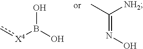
OB([X4]c)O.C(=NO)(C)[NH2]
